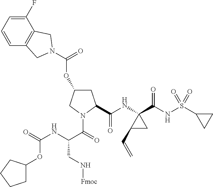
C1(F)=CC=CC2=C1CN(C(=O)OC1CC(C(=O)NC3(C(NS(C4CC4)(=O)=O)=O)C(C=C)C3)N(C(=O)C(CN[Fmoc])NC(=O)OC3CCCC3)C1)C2
